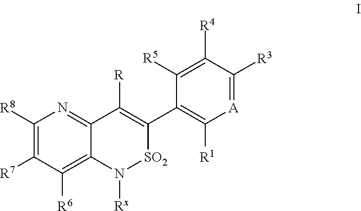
C1([R8])=C([R7])C([R6])=C2C(=N1)C([R])=C(C1=C([R1])[A]=C([R3])C([R4])=C1[R5])[SO2]N2[Rx]
